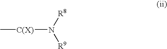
C[C(X)]N([R8])[R9]
